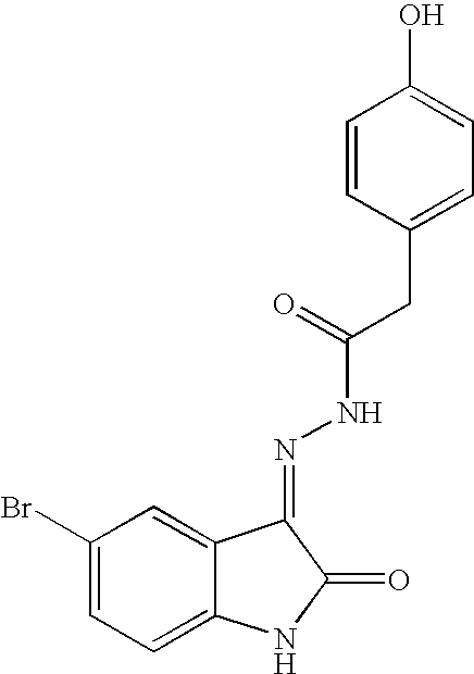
C1(Br)=CC=C2C(=C1)C(=NNC(CC1=CC=C(O)C=C1)=O)C(=O)N2
